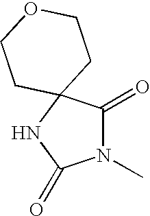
N1(C)C(=O)C2(NC1=O)CCOCC2
